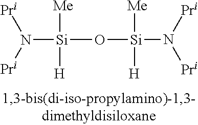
[Si](O[Si](N([Pri])[Pri])([Me])[H])([Me])([H])N([Pri])[Pri]
